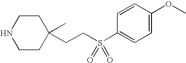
C1CNCCC1(CCS(C1=CC=C(OC)C=C1)(=O)=O)C
